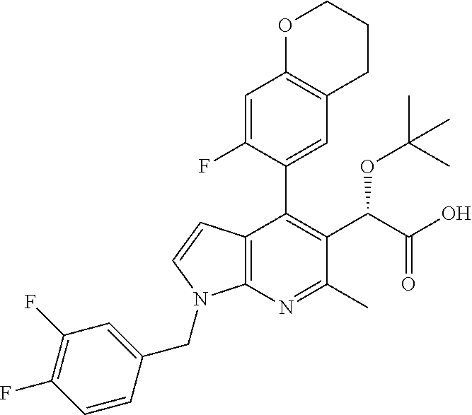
C1=CC(CN2C3=C(C(C4=CC5=C(C=C4F)OCCC5)=C(C(OC(C)(C)C)C(O)=O)C(C)=N3)C=C2)=CC(F)=C1F
